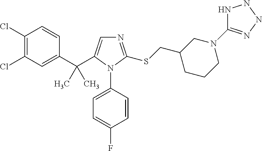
C1(C(C)(C)C2=CN=C(SCC3CCCN(C4=NNNN4)C3)N2C2=CC=C(F)C=C2)=CC(Cl)=C(Cl)C=C1
